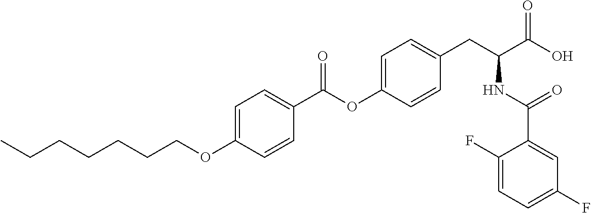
C1=C(OCCCCCCC)C=CC(C(OC2=CC=C(CC(C(O)=O)NC(C3=CC(F)=CC=C3F)=O)C=C2)=O)=C1
